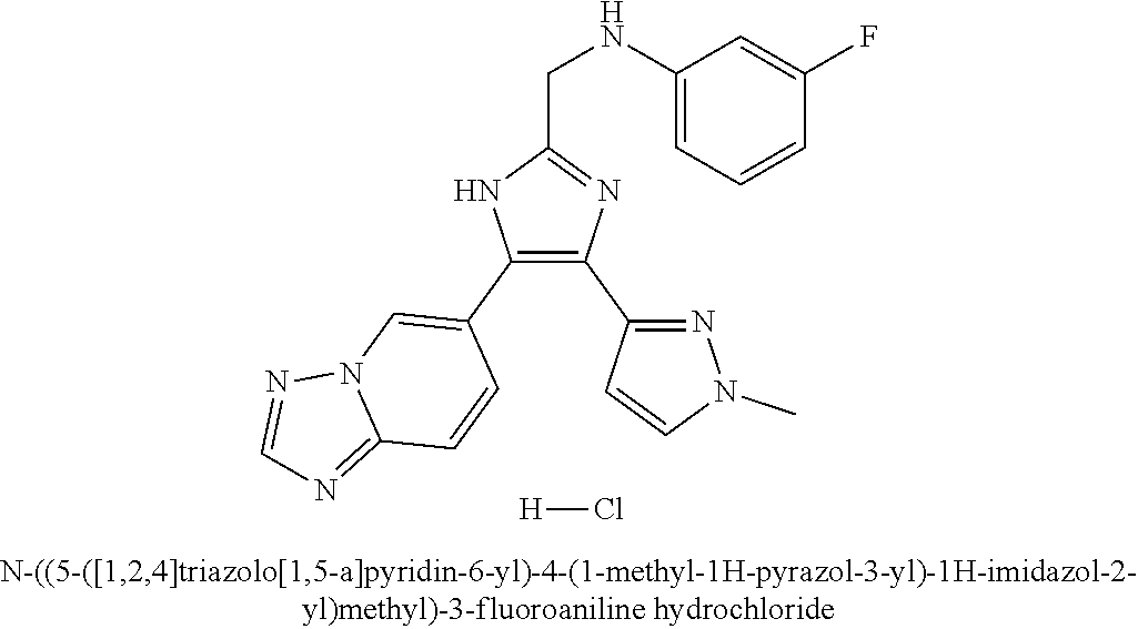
C1(NCC2=NC(C3=NN(C)C=C3)=C(C3=CN4C(=NC=N4)C=C3)N2)=CC=CC(F)=C1.[H]Cl
